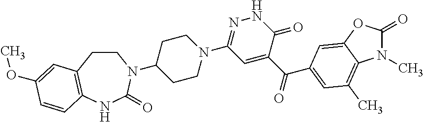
C1CC2=C(NC(=O)N1C1CCN(C3=NNC(=O)C(C(=O)C4=CC(C)=C5C(=C4)OC(=O)N5C)=C3)CC1)C=CC(OC)=C2
